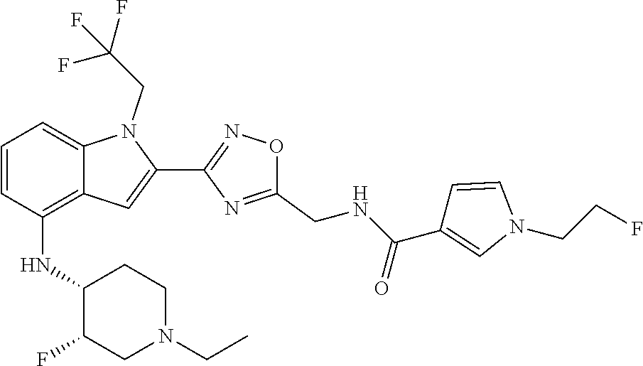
C1=CC(NC2C(F)CN(CC)CC2)=C2C(=C1)N(CC(F)(F)F)C(C1=NOC(CNC(C3=CN(CCF)C=C3)=O)=N1)=C2
